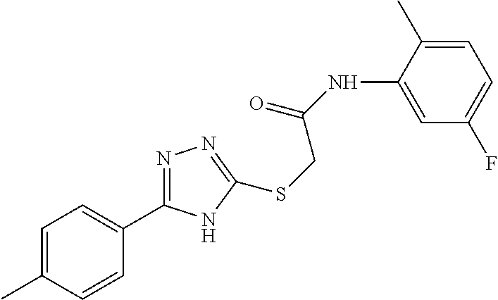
C1=C(NC(=O)CSC2=NN=C(C3=CC=C(C)C=C3)N2)C(C)=CC=C1F
